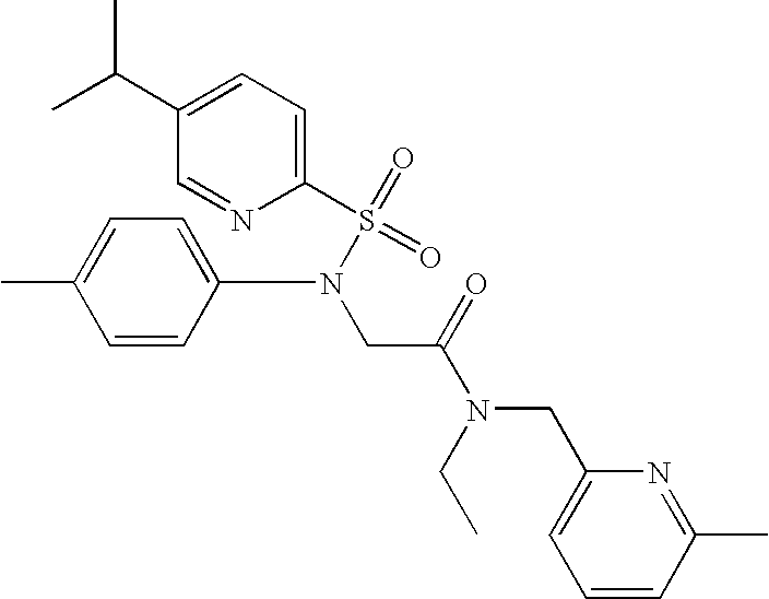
CC(C1=CC=C(S(N(CC(=O)N(CC2=CC=CC(C)=N2)CC)C2=CC=C(C)C=C2)(=O)=O)N=C1)C
